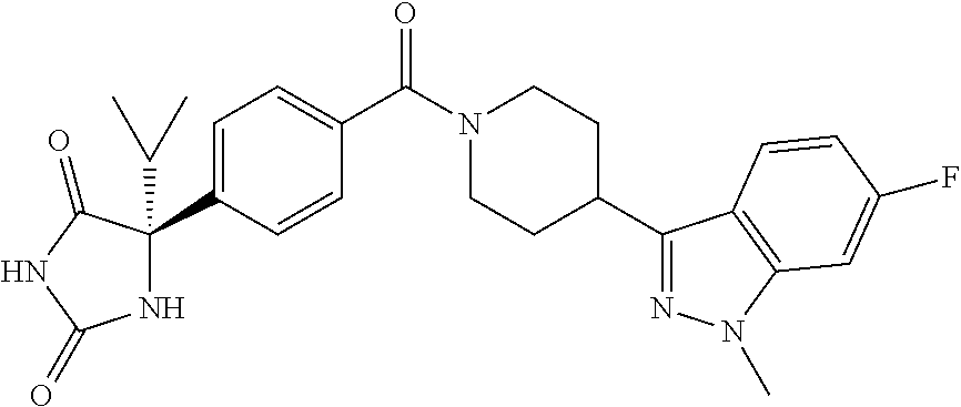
C1=C(C2(C(C)C)NC(=O)NC2=O)C=CC(C(N2CCC(C3=NN(C)C4=C3C=CC(F)=C4)CC2)=O)=C1
